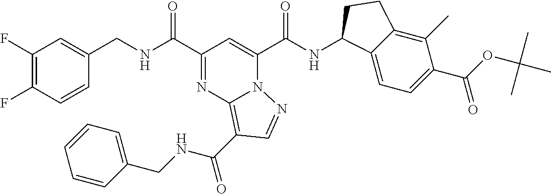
C1(F)=C(F)C=CC(CNC(C2=NC3=C(C(NCC4=CC=CC=C4)=O)C=NN3C(C(NC3C4=CC=C(C(=O)OC(C)(C)C)C(C)=C4CC3)=O)=C2)=O)=C1
